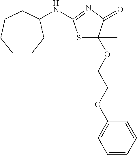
S1C(C)(OCCOC2=CC=CC=C2)C(=O)N=C1NC1CCCCCC1
